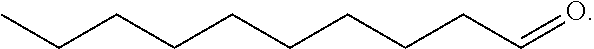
CCCCCCCCCC=O
